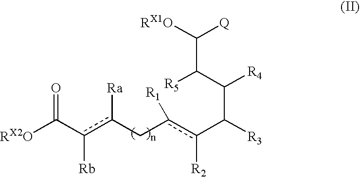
C(C(C([R4])C([R3])c(c(Cc(c(C([RX2O])=O)[Rb])[Ra])[R1])[R2])[R5])([RX1O])[Q]
